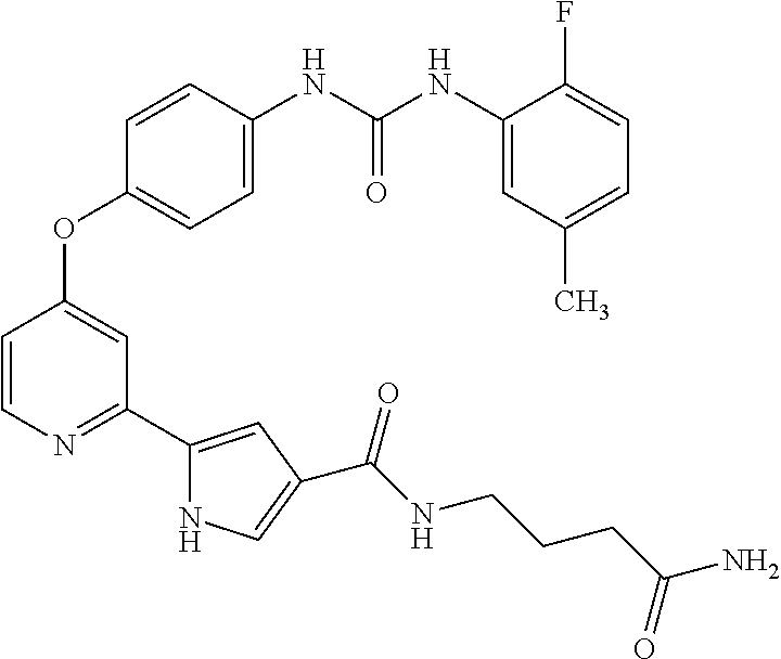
C1=CC(NC(NC2=CC(C)=CC=C2F)=O)=CC=C1OC1=CC(C2=CC(C(NCCCC(N)=O)=O)=CN2)=NC=C1
